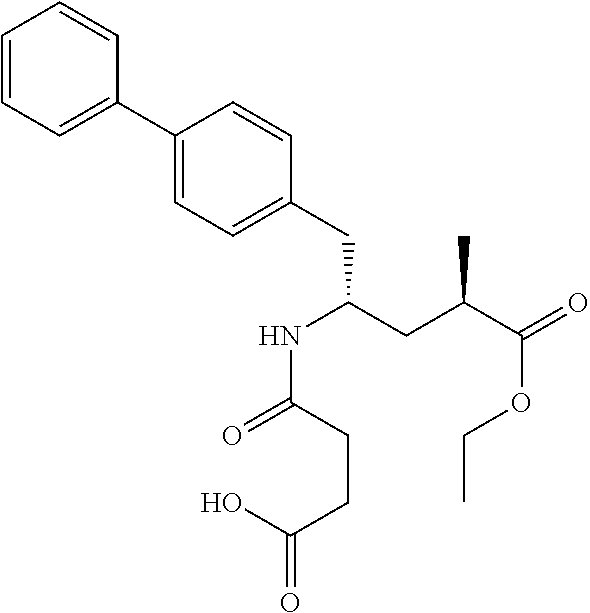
C1=CC=C(C2=CC=C(CC(NC(=O)CCC(O)=O)CC(C(=O)OCC)C)C=C2)C=C1
